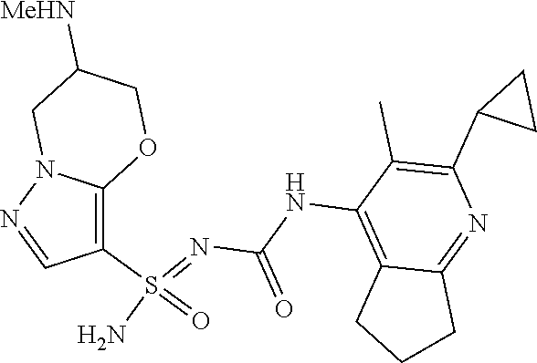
C(NC1=C2C(=NC(C3CC3)=C1C)CCC2)(N=S(N)(=O)C1=C2N(N=C1)CC([MeHN])CO2)=O
